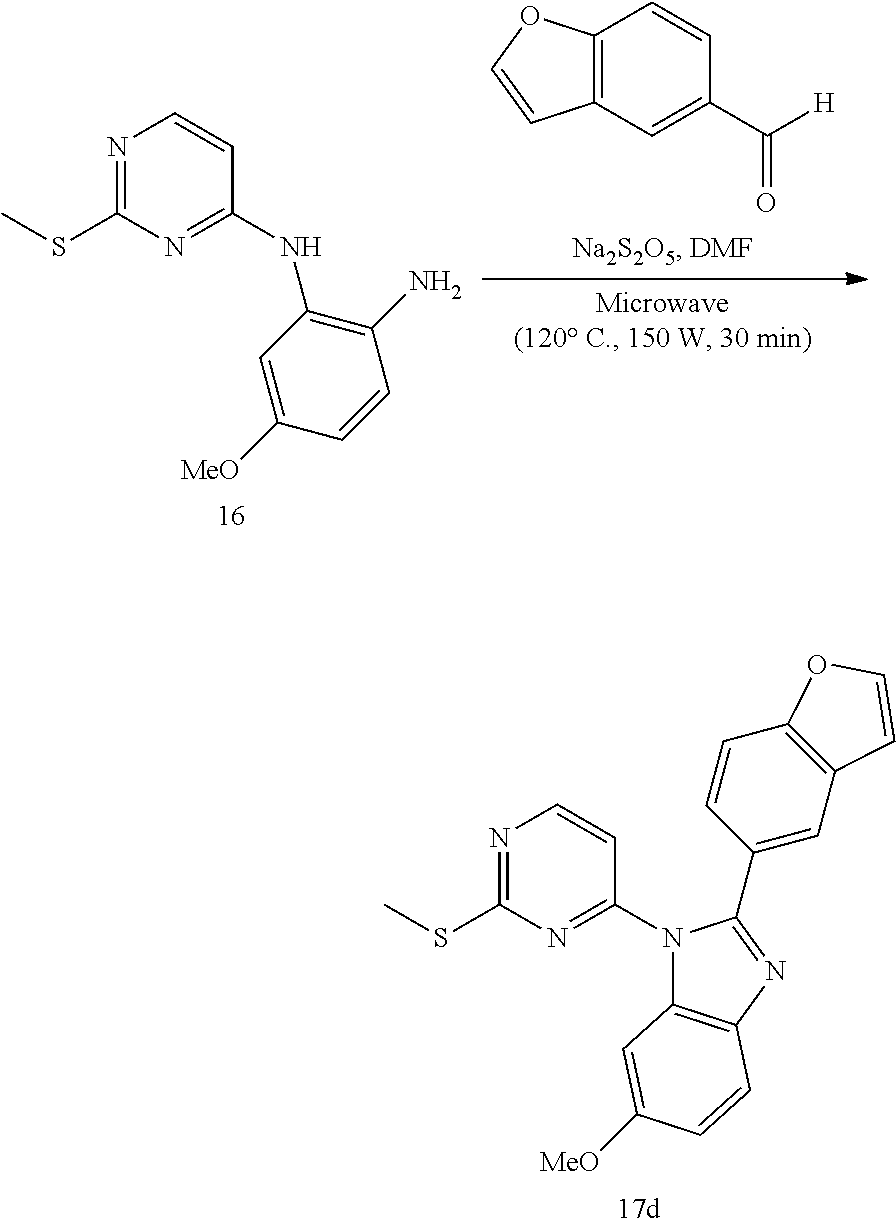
C12=C(C=CC(C([H])=O)=C1)OC=C2.N1=C(SC)N=C(NC2=C(N)C=CC([MeO])=C2)C=C1.N1=C(SC)N=C(N2C3=C(N=C2C2=CC4=C(C=C2)OC=C4)C=CC([MeO])=C3)C=C1
